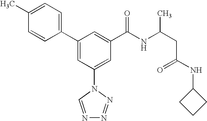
C1(C2=CC(N3C=NN=N3)=CC(C(NC(CC(NC3CCC3)=O)C)=O)=C2)=CC=C(C)C=C1
